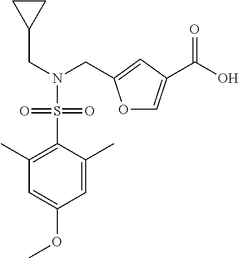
O1C=C(C(O)=O)C=C1CN(CC1CC1)S(C1=C(C)C=C(OC)C=C1C)(=O)=O
